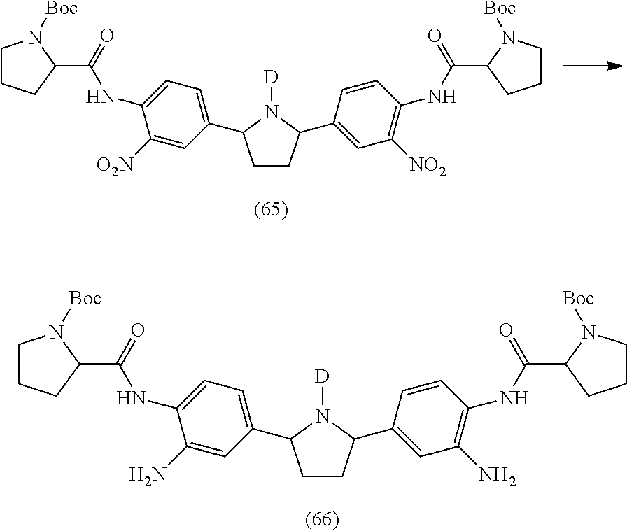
C1CC(C2=CC([NO2])=C(NC(C3N([Boc])CCC3)=O)C=C2)N([D])C1C1=CC=C(NC(C2CCCN2[Boc])=O)C([O2N])=C1.C1CC(C2=CC(N)=C(NC(C3N([Boc])CCC3)=O)C=C2)N([D])C1C1=CC=C(NC(C2CCCN2[Boc])=O)C(N)=C1
